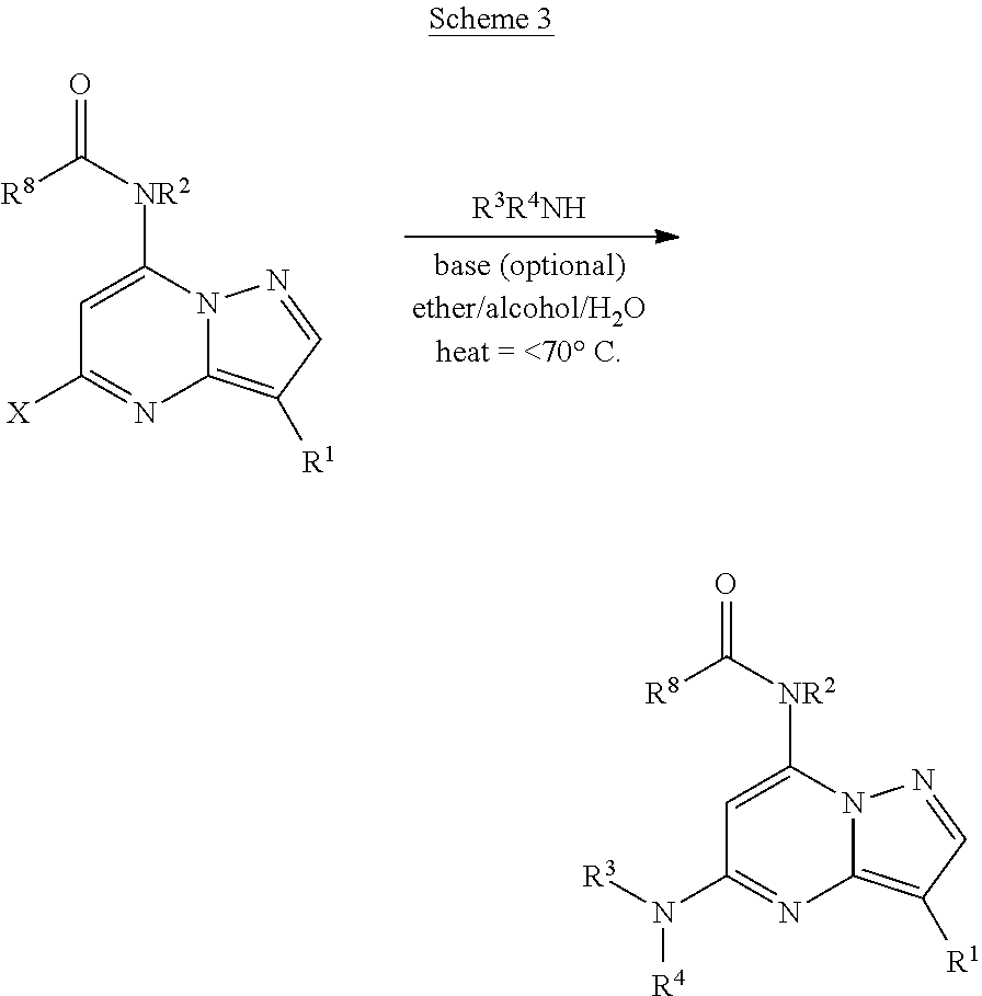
C1=C([NR2]C(=O)[R8])N2C(=C([R1])C=N2)N=C1[X].C1=C([NR2]C(=O)[R8])N2C(=C([R1])C=N2)N=C1N([R3])[R4]
